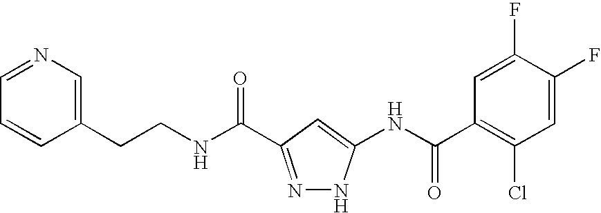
C(CNC(=O)C1=NNC(NC(C2=C(Cl)C=C(F)C(F)=C2)=O)=C1)C1=CN=CC=C1
